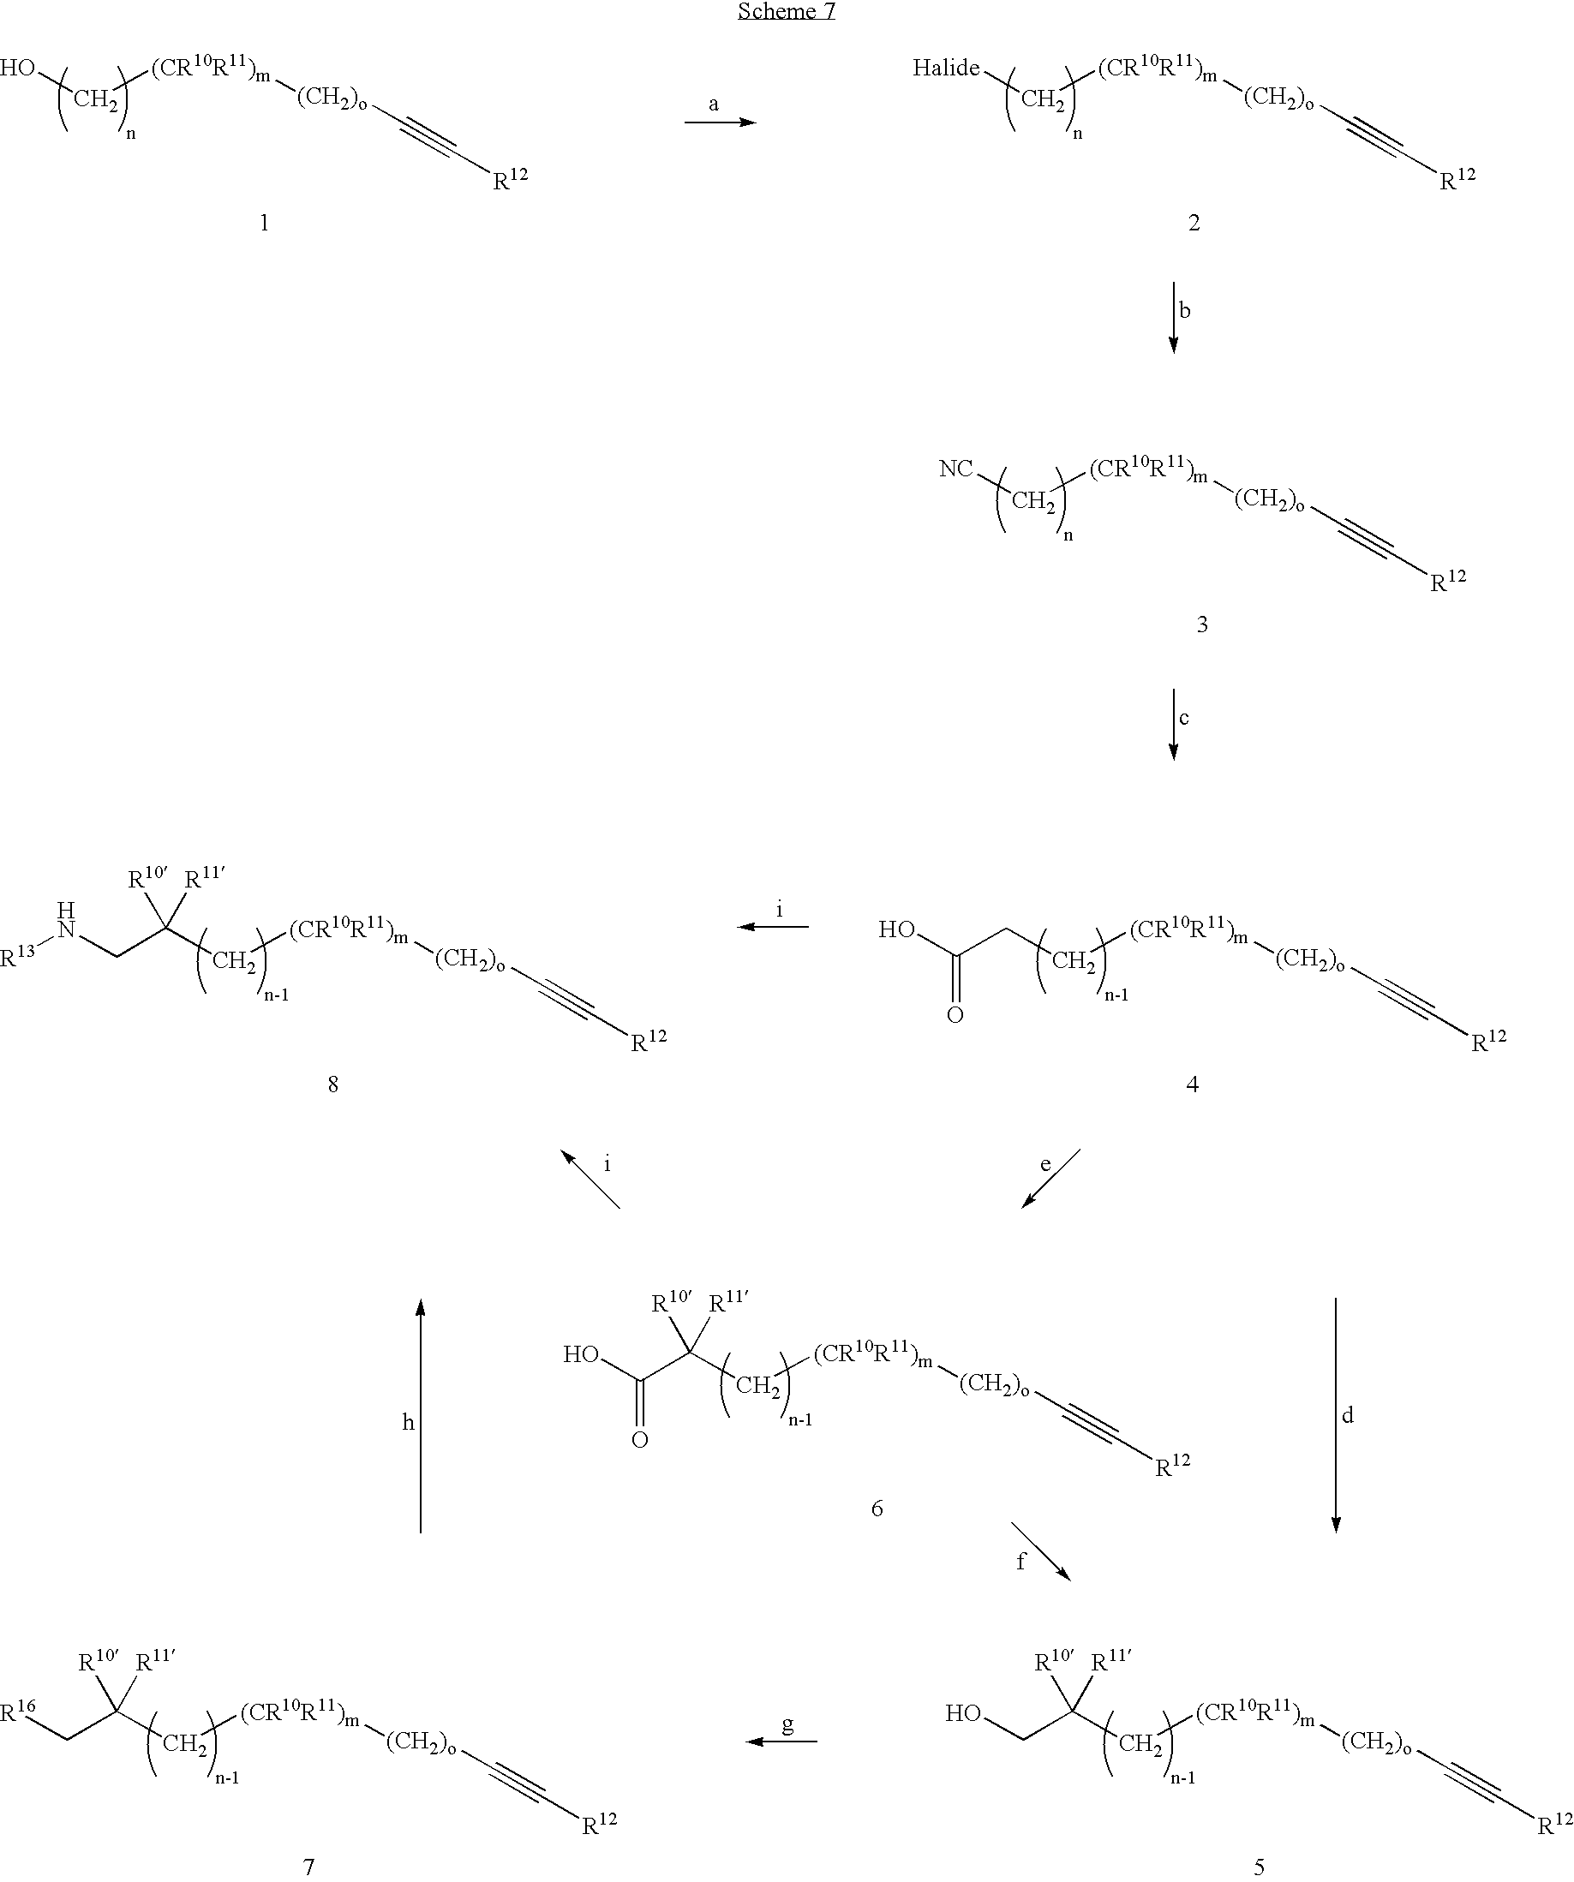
OC[(CR10R11)m][(CH2)o]C#C[R12].[Halide]C[(CR10R11)m][(CH2)o]C#C[R12].[NC]C[(CR10R11)m][(CH2)o]C#C[R12].C(C[(CR10R11)m][(CH2)o]C#C[R12])(CN[R13])([R10])[R11].C(C[(CR10R11)m][(CH2)o]C#C[R12])C(O)=O.C(C[(CR10R11)m][(CH2)o]C#C[R12])(C[R16])([R10])[R11].C(C[(CR10R11)m][(CH2)o]C#C[R12])(CO)([R10])[R11].C(C[(CR10R11)m][(CH2)o]C#C[R12])(C(O)=O)([R10])[R11]
